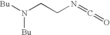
[Bu]N([Bu])CCN=C=O
